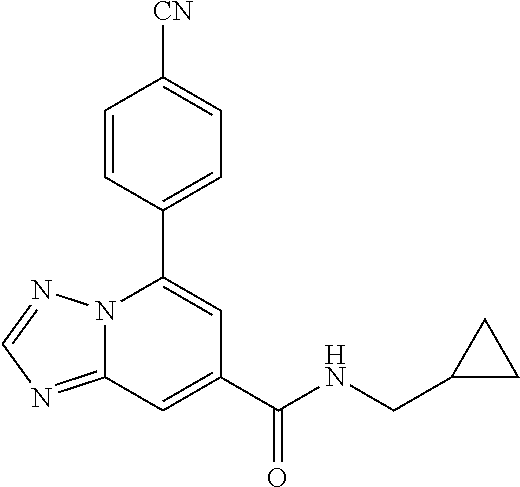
C12=NC=NN1C(C1=CC=C([CN])C=C1)=CC(C(NCC1CC1)=O)=C2
